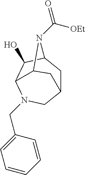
C12CC3C(O)C(N(CC4=CC=CC=C4)C1)C(C2)N3C([OEt])=O
